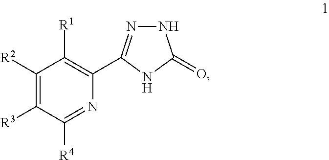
C1([R2])=C([R3])C([R4])=NC(C2=NNC(=O)N2)=C1[R1]
